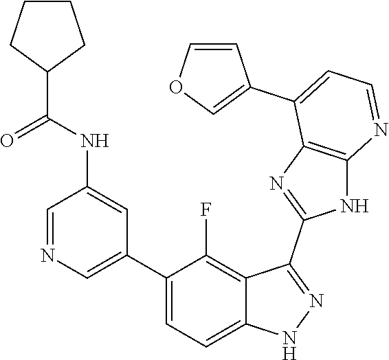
C1=NC=C(C2=CC=C3C(=C2F)C(C2=NC4=C(N2)N=CC=C4C2=COC=C2)=NN3)C=C1NC(=O)C1CCCC1
